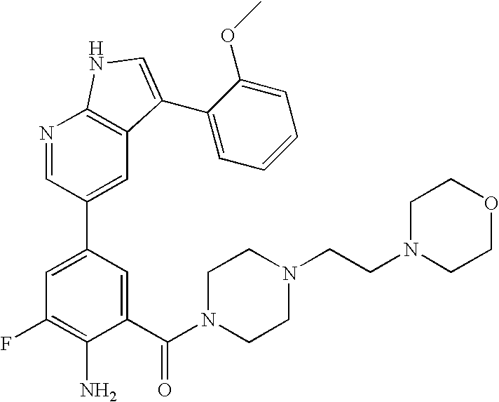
C1(C(N2CCN(CCN3CCOCC3)CC2)=O)=CC(C2=CC3=C(N=C2)NC=C3C2=CC=CC=C2OC)=CC(F)=C1N
